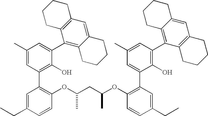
C1(OC(CC(OC2=C(C3=CC(C)=CC(C4=C5C(=CC6=C4CCCC6)CCCC5)=C3O)C=C(CC)C=C2)C)C)=C(C2=C(O)C(C3=C4C(=CC5=C3CCCC5)CCCC4)=CC(C)=C2)C=C(CC)C=C1
